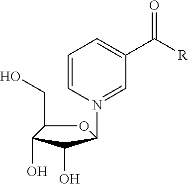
O1C(CO)C(O)C(O)C1N1=CC(C(=O)[R])=CC=C1
